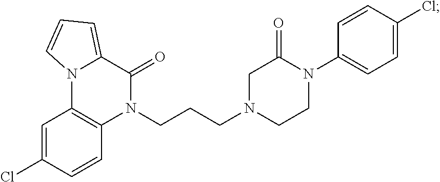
N1(CCCN2CCN(C3=CC=C(Cl)C=C3)C(=O)C2)C(=O)C2=CC=CN2C2=C1C=CC(Cl)=C2
